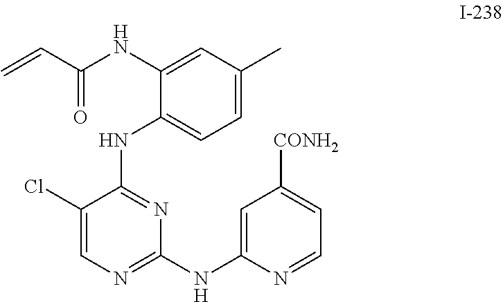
C1(Cl)=CN=C(NC2=CC([CONH2])=CC=N2)N=C1NC1=CC=C(C)C=C1NC(C=C)=O
